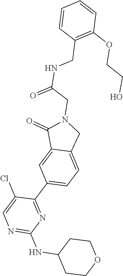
N1=C(NC2CCOCC2)N=C(C2=CC=C3C(=C2)C(=O)N(CC(=O)NCC2=C(OCCO)C=CC=C2)C3)C(Cl)=C1
